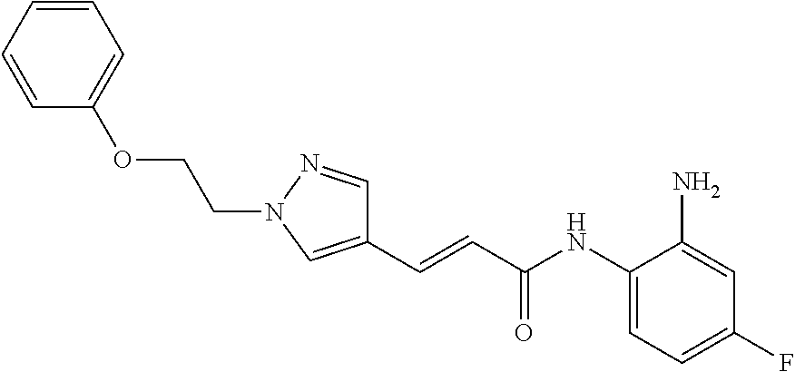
C(=CC(NC1=CC=C(F)C=C1N)=O)C1=CN(CCOC2=CC=CC=C2)N=C1
